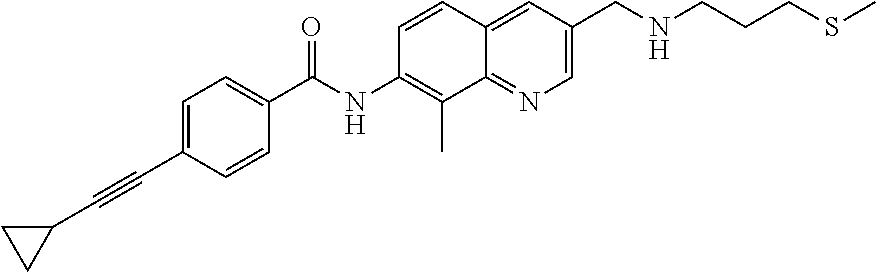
C1(C#CC2=CC=C(C(NC3=C(C)C4=NC=C(CNCCCSC)C=C4C=C3)=O)C=C2)CC1
